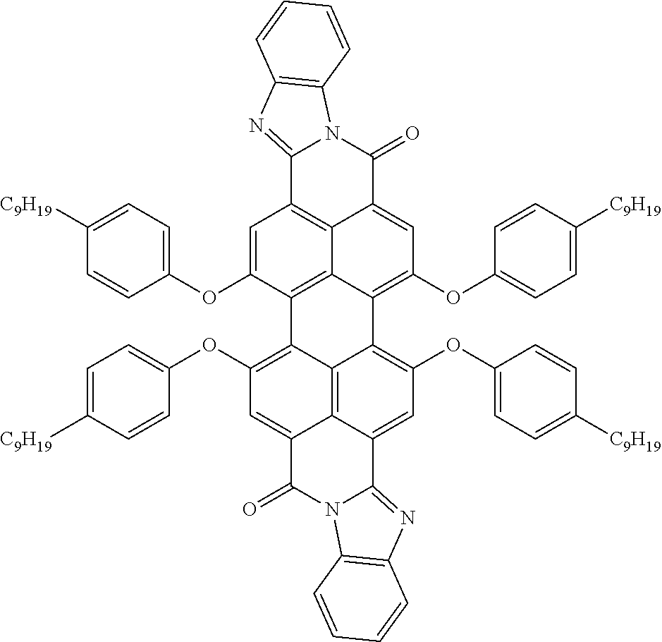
C12=C3C(=C(OC4=CC=C([C9H19])C=C4)C=C4C3=C(C=C1OC1=CC=C([C9H19])C=C1)C1=NC3=C(N1C4=O)C=CC=C3)C1=C(OC3=CC=C([C9H19])C=C3)C=C3C4=C1C2=C(OC1=CC=C([C9H19])C=C1)C=C4C(=O)N1C3=NC2=C1C=CC=C2
